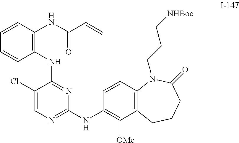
C1=CC(NC(=O)C=C)=C(NC2=NC(NC3=C([OMe])C4=C(C=C3)N(CCC[NHBoc])C(=O)CCC4)=NC=C2Cl)C=C1
